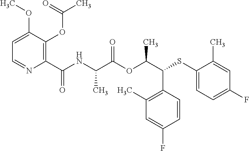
C1(C)=C(C(C(OC(C(NC(C2=C(OC(C)=O)C(OC)=CC=N2)=O)C)=O)C)SC2=CC=C(F)C=C2C)C=CC(F)=C1
